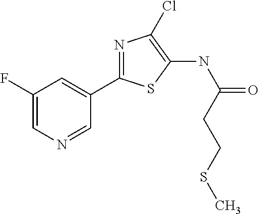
C1=NC=C(F)C=C1C1=NC(Cl)=C(NC(CCSC)=O)S1
